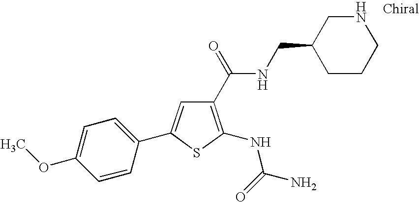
C1(NC(=O)N)=C(C(NCC2CCCNC2)=O)C=C(C2=CC=C(OC)C=C2)S1
